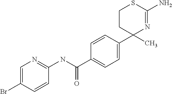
C1=C(Br)C=CC(NC(=O)C2=CC=C(C3(C)N=C(N)SCC3)C=C2)=N1
